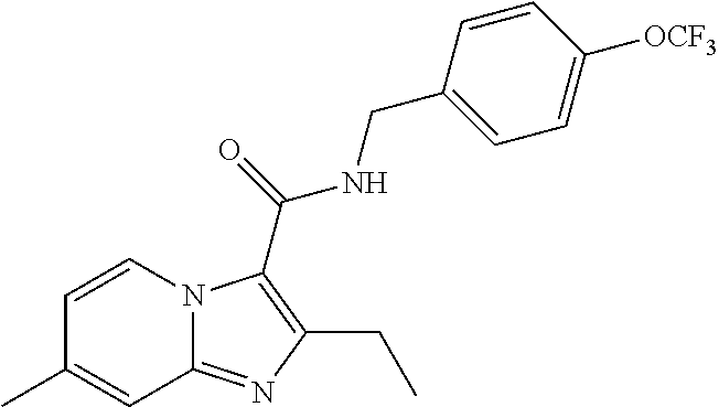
C1=CN2C(=NC(CC)=C2C(=O)NCC2=CC=C([OCF3])C=C2)C=C1C
